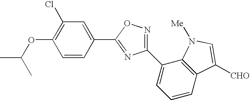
CC(OC1=C(Cl)C=C(C2=NC(C3=CC=CC4=C3N([Me])C=C4[CHO])=NO2)C=C1)C
